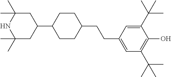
C1C(C)(C)NC(C)(C)CC1C1CCC(CCC2=CC(C(C)(C)C)=C(O)C(C(C)(C)C)=C2)CC1
